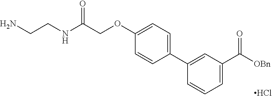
C1(OCC(NCCN)=O)=CC=C(C2=CC(C([OBn])=O)=CC=C2)C=C1.Cl
